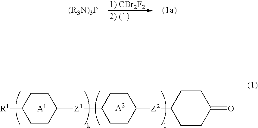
[A1].[A2].C1([R1])CCC([Z1]C2CCC([Z2]C3CCC(=O)CC3)CC2)CC1
